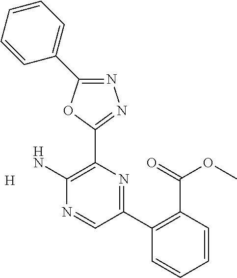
[H].NC1=C(C2=NN=C(C3=CC=CC=C3)O2)N=C(C2=C(C(=O)OC)C=CC=C2)C=N1
